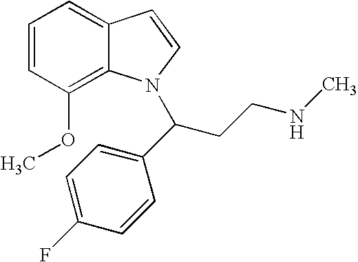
C1=CC(OC)=C2C(=C1)C=CN2C(CCNC)C1=CC=C(F)C=C1
